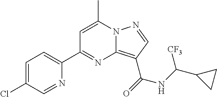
C1=C(C)N2C(=C(C(=O)NC(C3CC3)[CF3])C=N2)N=C1C1=CC=C(Cl)C=N1
